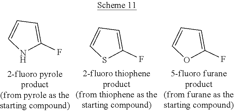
C1=C(F)SC=C1.C1=C(F)OC=C1.C1=C(F)NC=C1
